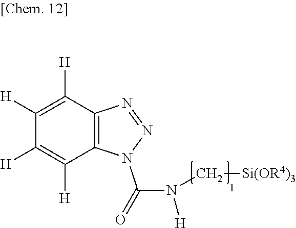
C1([H])=C([H])C2=C(C([H])=C1[H])N=NN2C(N([H])C[Si(OR4)3])=O
